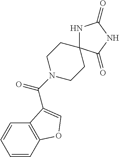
C(N1CCC2(CC1)NC(=O)NC2=O)(=O)C1=COC2=C1C=CC=C2
